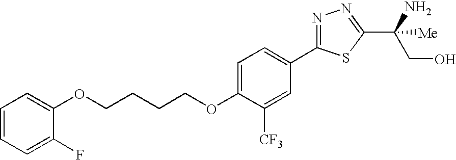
C1=CC=C(F)C(OCCCCOC2=CC=C(C3=NN=C(C(N)([Me])CO)S3)C=C2[CF3])=C1
